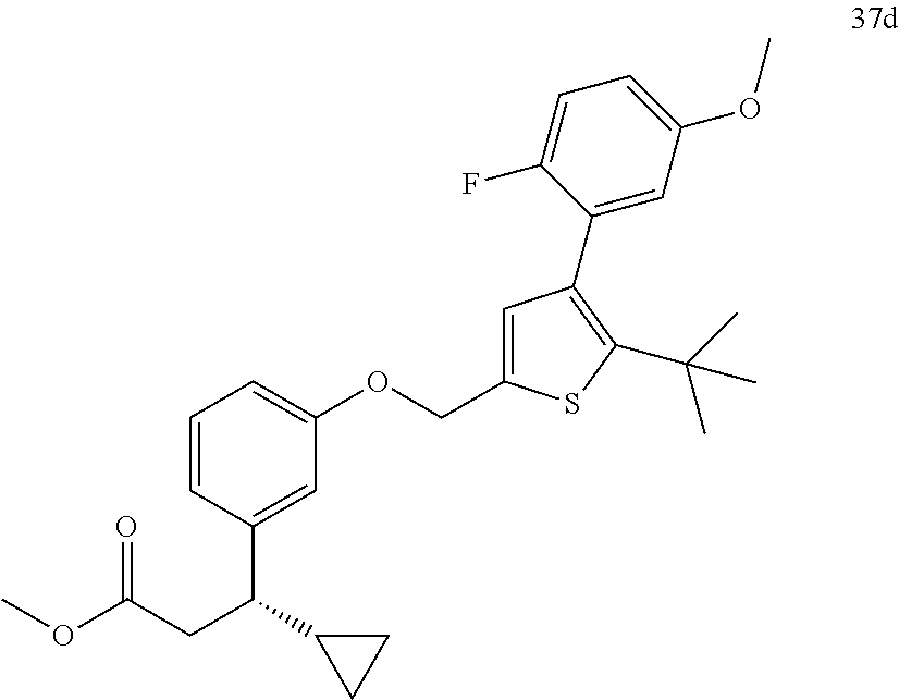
C1=CC(C(CC(OC)=O)C2CC2)=CC(OCC2=CC(C3=CC(OC)=CC=C3F)=C(C(C)(C)C)S2)=C1
